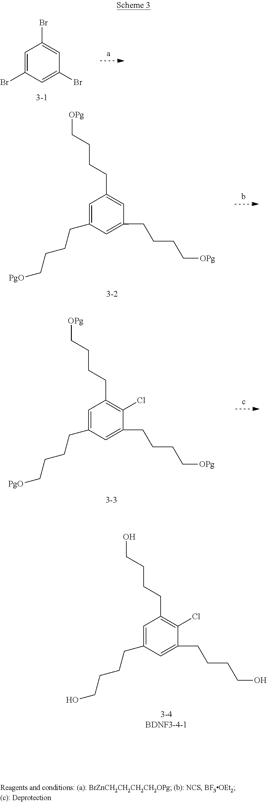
C1=C(Br)C=C(Br)C=C1Br.C1=C(CCCC[PgO])C=C(CCCC[OPg])C=C1CCCC[OPg].C1=C(CCCC[PgO])C=C(CCCC[OPg])C(Cl)=C1CCCC[OPg].C1=C(CCCCO)C=C(CCCCO)C(Cl)=C1CCCCO
